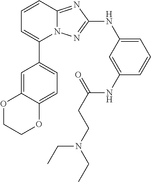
C1=CC2=NC(NC3=CC=CC(NC(CCN(CC)CC)=O)=C3)=NN2C(C2=CC=C3C(=C2)OCCO3)=C1
